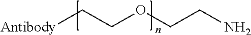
[Antibody]CCOCCN
